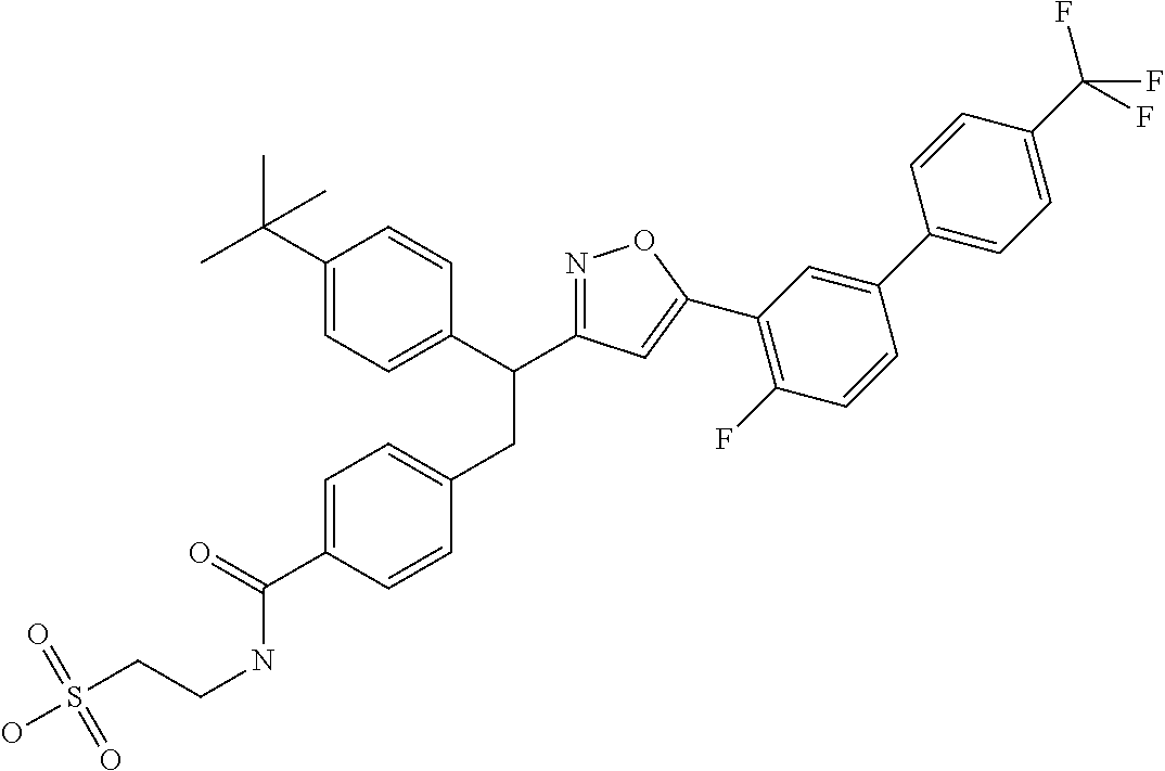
C1=C(C(=O)NCCS(O)(=O)=O)C=CC(CC(C2=CC=C(C(C)(C)C)C=C2)C2=NOC(C3=C(F)C=CC(C4=CC=C(C(F)(F)F)C=C4)=C3)=C2)=C1
